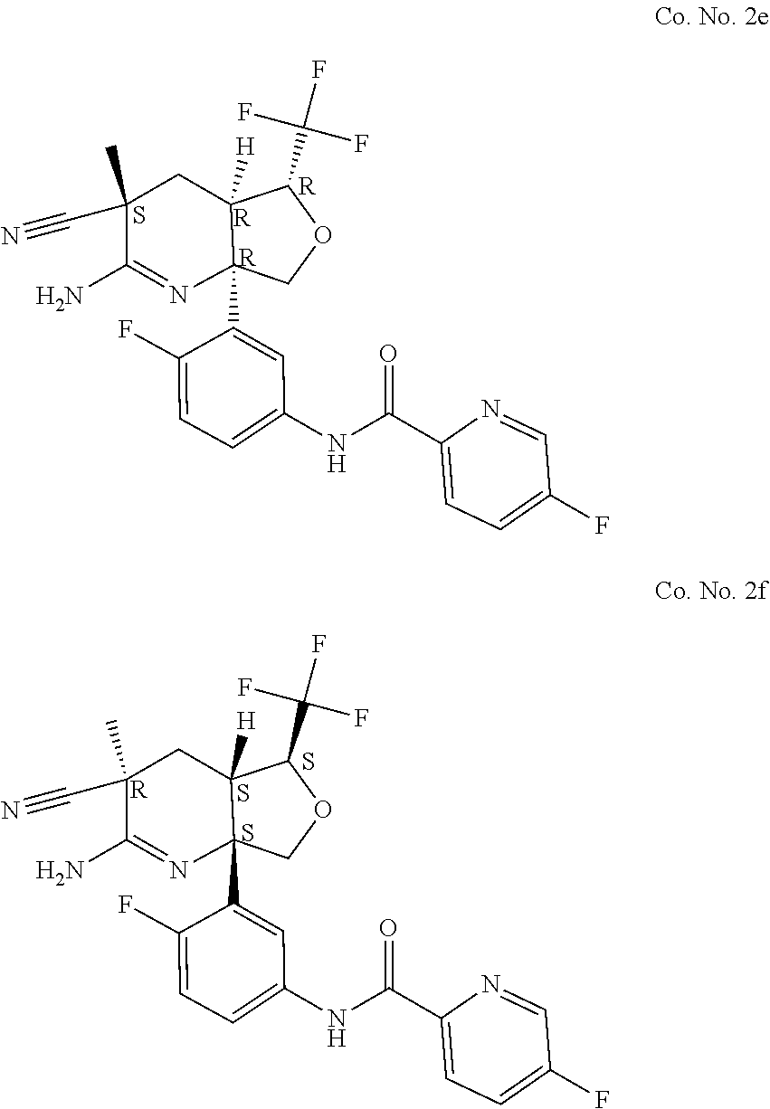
C1(C)(C#N)C(N)=NC2(C3=CC(NC(C4=CC=C(F)C=N4)=O)=CC=C3F)C([H])(C1)C(C(F)(F)F)OC2.S.[R].[R].[R].C1(C)(C#N)C(N)=NC2(C3=CC(NC(C4=CC=C(F)C=N4)=O)=CC=C3F)C([H])(C1)C(C(F)(F)F)OC2.[R].S.S.S
